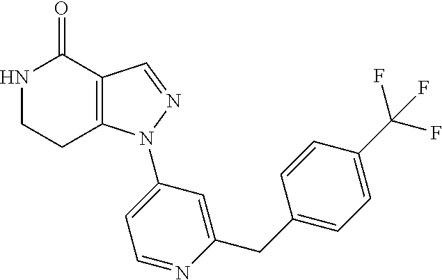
C12=C(C=NN1C1=CC=NC(CC3=CC=C(C(F)(F)F)C=C3)=C1)C(=O)NCC2
